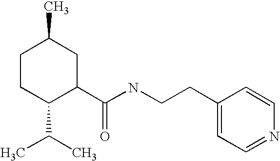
C1CC(C(C)C)C(C(NCCC2=CC=NC=C2)=O)CC1C
